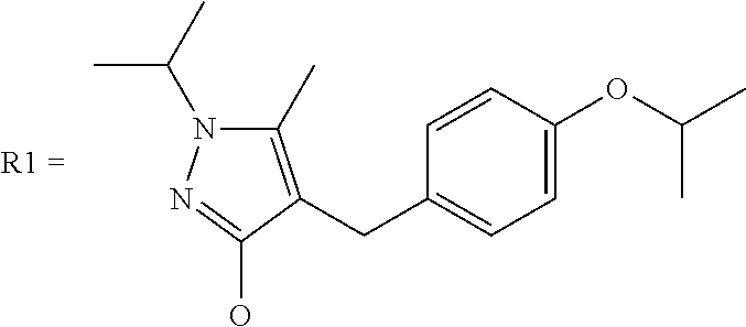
C1(C)=C(CC2=CC=C(OC(C)C)C=C2)C(O)=NN1C(C)C
